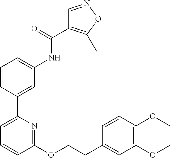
C1=CC(C2=CC=CC(OCCC3=CC(OC)=C(OC)C=C3)=N2)=CC(NC(C2=C(C)ON=C2)=O)=C1
